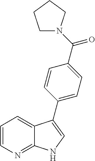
C1=CN=C2C(=C1)C(C1=CC=C(C(N3CCCC3)=O)C=C1)=CN2
